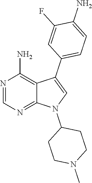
N1=CN=C2C(=C1N)C(C1=CC=C(N)C(F)=C1)=CN2C1CCN(C)CC1
